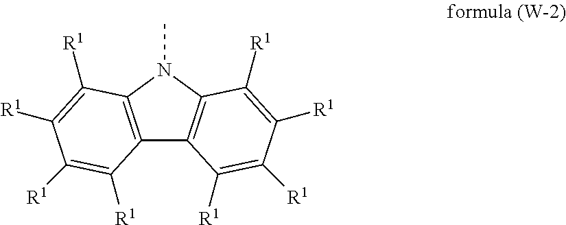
C12=C(N(C)C3=C1C([R1])=C([R1])C([R1])=C3[R1])C([R1])=C([R1])C([R1])=C2[R1]
